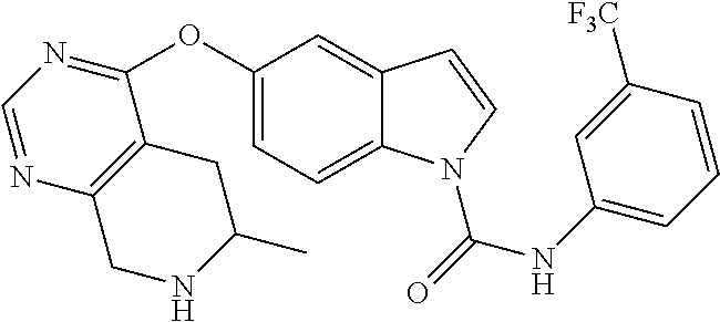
C1=NC2=C(C(OC3=CC=C4C(=C3)C=CN4C(=O)NC3=CC=CC([F3C])=C3)=N1)CC(C)NC2
